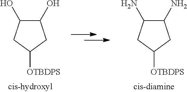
C1(N)C(N)CC([OTBDPS])C1.C1(O)C(O)CC([OTBDPS])C1
